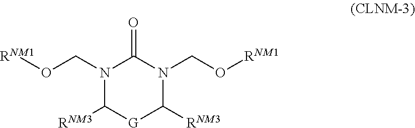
N1(CO[RNM1])C([RNM3])[G]C([RNM3])N(CO[RNM1])C1=O
